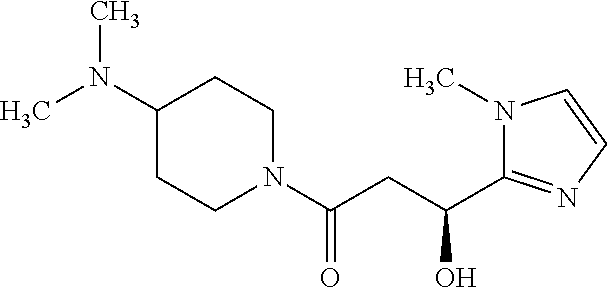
C1(N(C)C)CCN(C(CC(C2=NC=CN2C)O)=O)CC1
